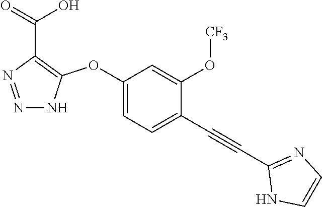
C1(OC2=C(C(=O)O)N=NN2)=CC=C(C#CC2=NC=CN2)C(O[CF3])=C1
